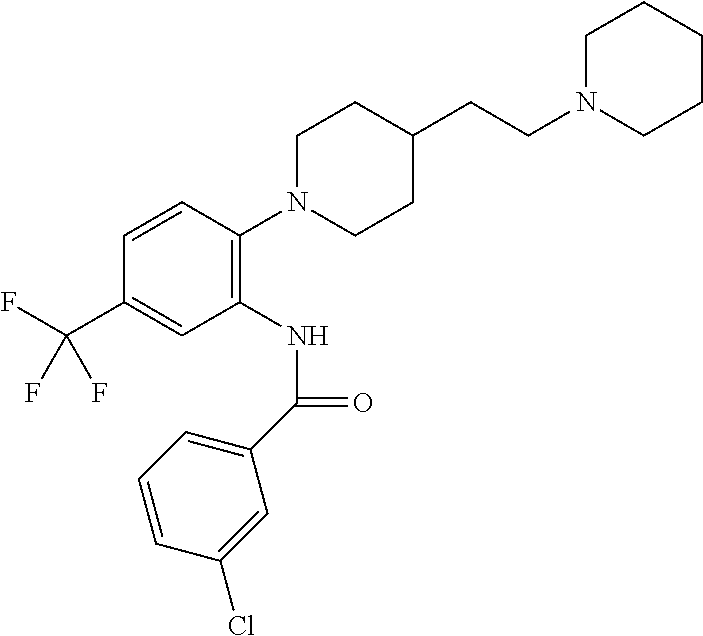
C1=CC(N2CCC(CCN3CCCCC3)CC2)=C(NC(C2=CC=CC(Cl)=C2)=O)C=C1C(F)(F)F
